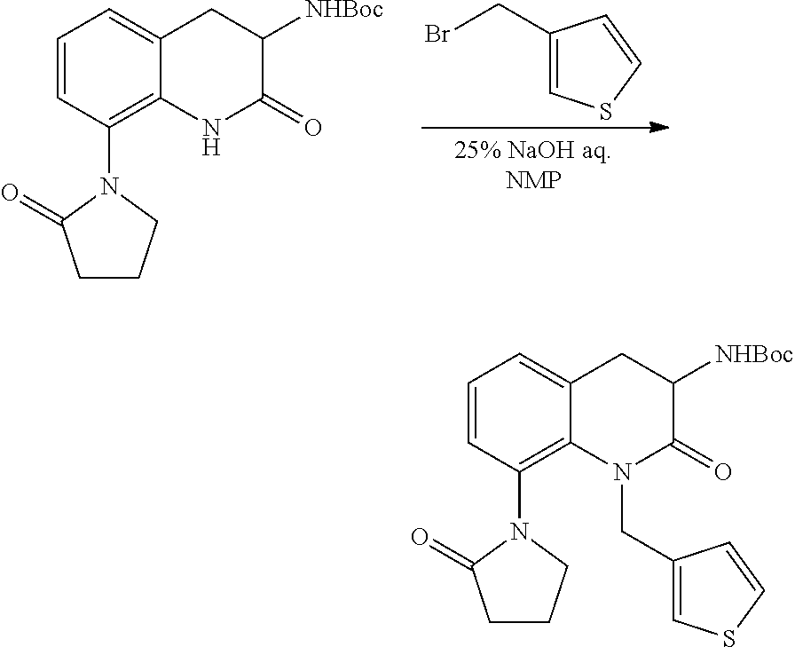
C1(CBr)=CSC=C1.C12=C(N3C(=O)CCC3)C=CC=C1CC([NHBoc])C(=O)N2.C12=C(N3C(=O)CCC3)C=CC=C1CC([NHBoc])C(=O)N2CC1=CSC=C1
